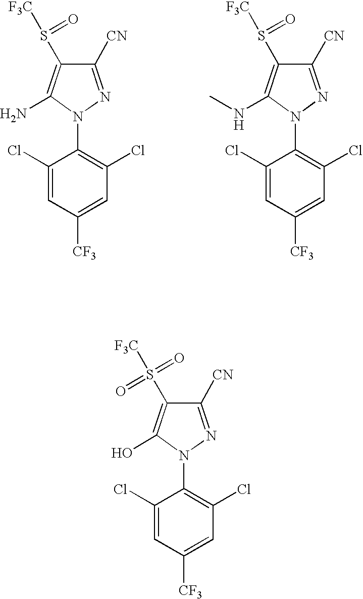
C1([CN])=NN(C2=C(Cl)C=C([CF3])C=C2Cl)C(N)=C1S(=O)[F3C].C1([CN])=NN(C2=C(Cl)C=C([CF3])C=C2Cl)C(NC)=C1S(=O)[F3C].C1([CN])=NN(C2=C(Cl)C=C([CF3])C=C2Cl)C(O)=C1S(=O)([F3C])=O
